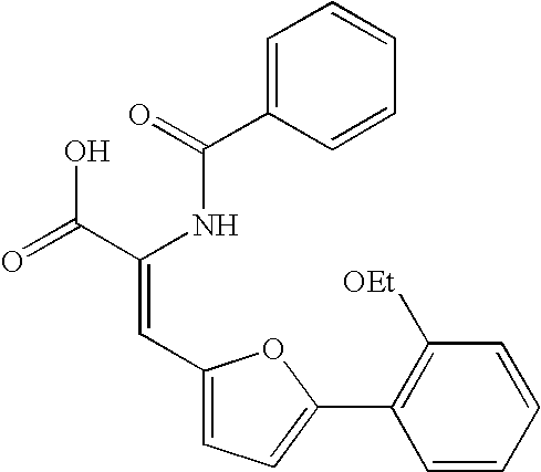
C1=C(C(=O)NC(C(=O)O)=CC2=CC=C(C3=C([OEt])C=CC=C3)O2)C=CC=C1
